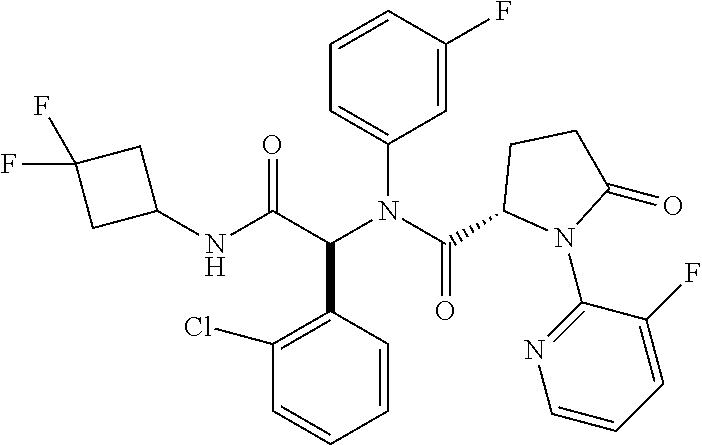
C1=CC(C(C(NC2CC(F)(F)C2)=O)N(C(=O)C2N(C3=NC=CC=C3F)C(=O)CC2)C2=CC=CC(F)=C2)=C(Cl)C=C1
